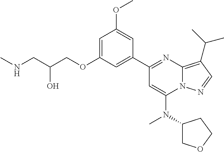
C1=C(OCC(CNC)O)C=C(C2=NC3=C(C(C)C)C=NN3C(N(C3COCC3)C)=C2)C=C1OC
